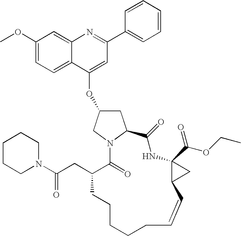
C1(OC)=CC=C2C(=C1)N=C(C1=CC=CC=C1)C=C2OC1CC2N(C1)C(=O)C(CC(N1CCCCC1)=O)CCCCCC=CC1C(C(=O)OCC)(NC2=O)C1
